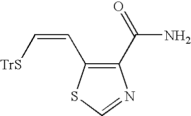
C1(C(N)=O)=C(C=C[TrS])SC=N1
